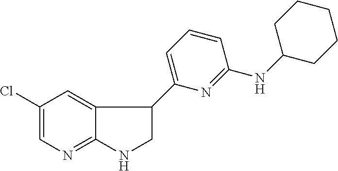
C1(Cl)=CN=C2C(=C1)C(C1=CC=CC(NC3CCCCC3)=N1)CN2
